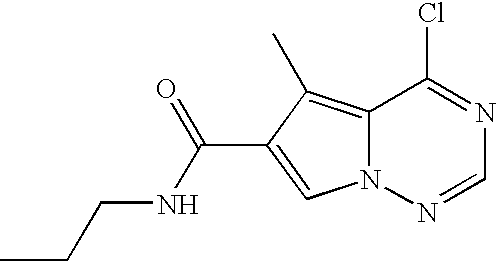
ClC1=NC=NN2C1=C(C)C(C(=O)NCCC)=C2
